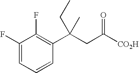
C1(F)=CC=CC(C(CC([CO2H])=O)(C)CC)=C1F
